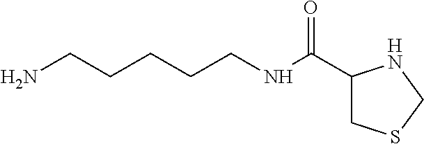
NCCCCCNC(C1CSCN1)=O
